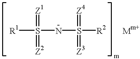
[R1]S(=[Z1])(NS([R2])(=[Z4])=[Z3])=[Z2]
